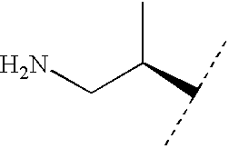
NCC(C(C)C)C
